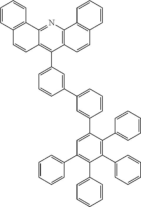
C12=C(N=C3C(=C1C1=CC=CC(C4=CC=CC(C5=CC(C6=CC=CC=C6)=C(C6=CC=CC=C6)C(C6=CC=CC=C6)=C5C5=CC=CC=C5)=C4)=C1)C=CC1=C3C=CC=C1)C1=C(C=C2)C=CC=C1
